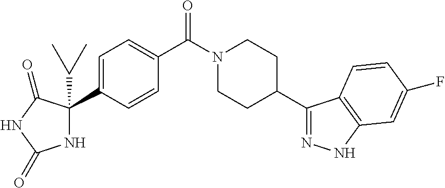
C1=C(C2(C(C)C)NC(=O)NC2=O)C=CC(C(N2CCC(C3=NNC4=C3C=CC(F)=C4)CC2)=O)=C1
